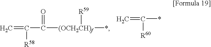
C=C(C([(OCH2CH)f](*)[R59])=O)[R58].C=C(*)[R60]
